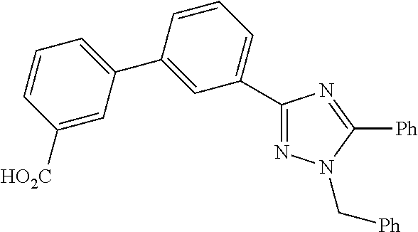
C1([HO2C])=CC(C2=CC(C3=NN(C[Ph])C([Ph])=N3)=CC=C2)=CC=C1
